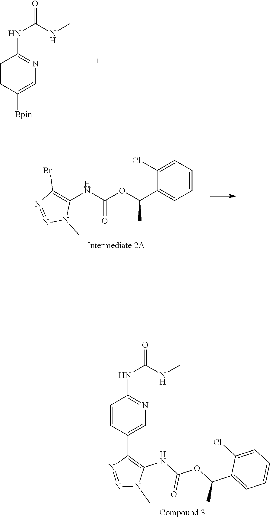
C1=C([Bpin])C=CC(NC(NC)=O)=N1.N1=NN(C)C(NC(=O)OC(C2=CC=CC=C2Cl)C)=C1C1=CN=C(NC(NC)=O)C=C1.C1=CC=C(Cl)C(C(C)OC(=O)NC2=C(Br)N=NN2C)=C1
